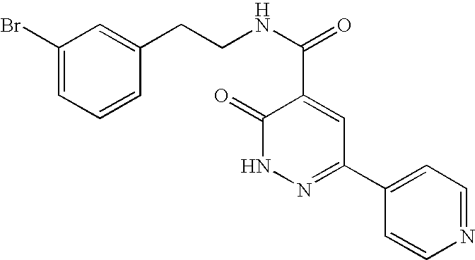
C1(=O)NN=C(C2=CC=NC=C2)C=C1C(NCCC1=CC(Br)=CC=C1)=O
